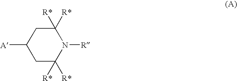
C1C([R*])([R*])N([R])C([R*])([R*])CC1[A]
